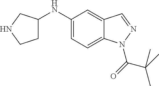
C1(NC2CCNC2)=CC=C2C(=C1)C=NN2C(=O)C(C)(C)C
